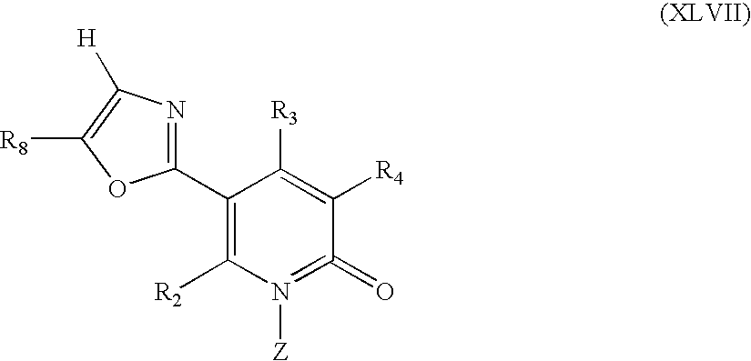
C1(C2=NC([H])=C([R8])O2)=C([R2])N([Z])=C(=O)C([R4])=C1[R3]
